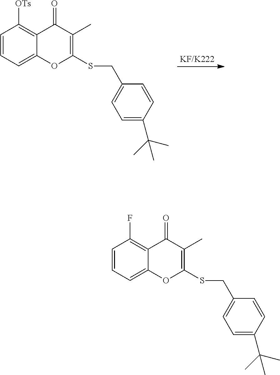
C1=CC=C2C(=C1[OTs])C(=O)C(C)=C(SCC1=CC=C(C(C)(C)C)C=C1)O2.C1=CC=C2C(=C1F)C(=O)C(C)=C(SCC1=CC=C(C(C)(C)C)C=C1)O2
